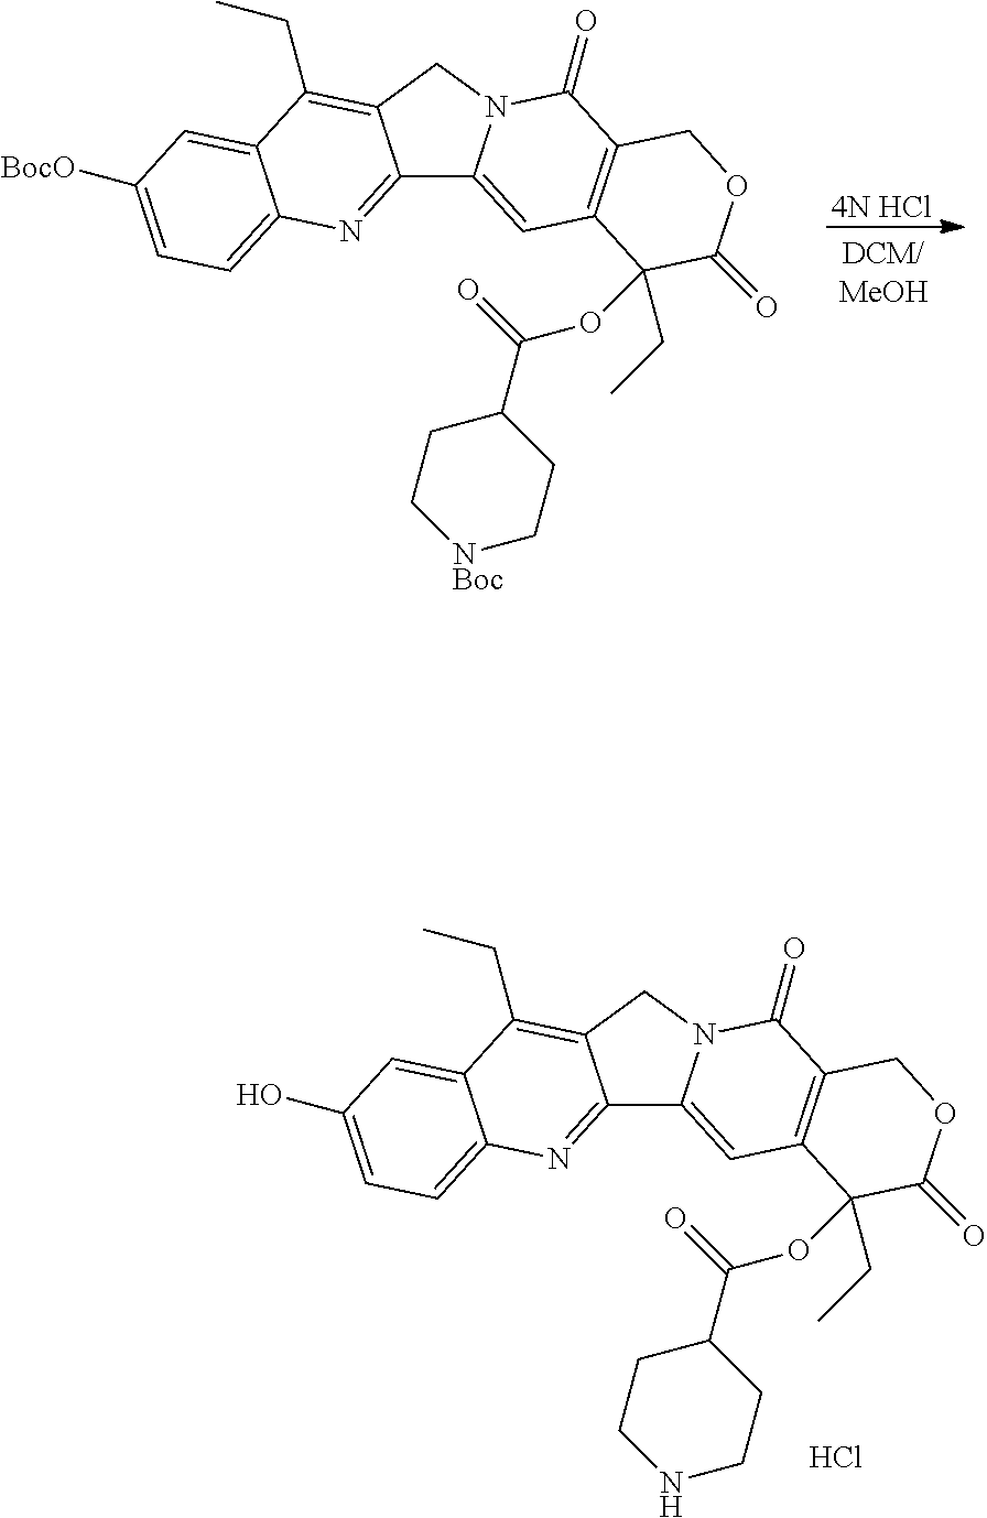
[4N HCl].C12=NC3=CC=C([BocO])C=C3C(CC)=C1CN1C2=CC2=C(C1=O)COC(=O)C2(CC)OC(C1CC[NBoc]CC1)=O.C12=NC3=CC=C(O)C=C3C(CC)=C1CN1C2=CC2=C(C1=O)COC(=O)C2(CC)OC(C1CCNCC1)=O.Cl
